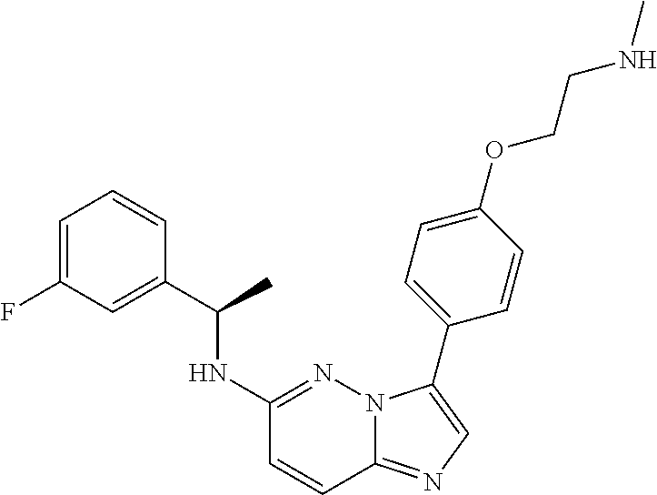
C1=C(F)C=C(C(NC2=NN3C(=NC=C3C3=CC=C(OCCNC)C=C3)C=C2)C)C=C1
